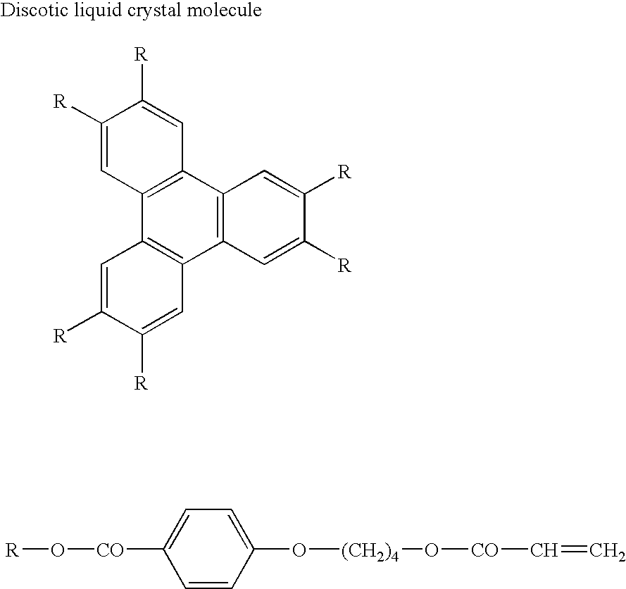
C12=C(C3=C(C4=C1C=C([R])C([R])=C4)C=C([R])C([R])=C3)C=C([R])C([R])=C2.C1=CC(O[(CH2)4]O[CO]C=C)=CC=C1[CO]O[R]
